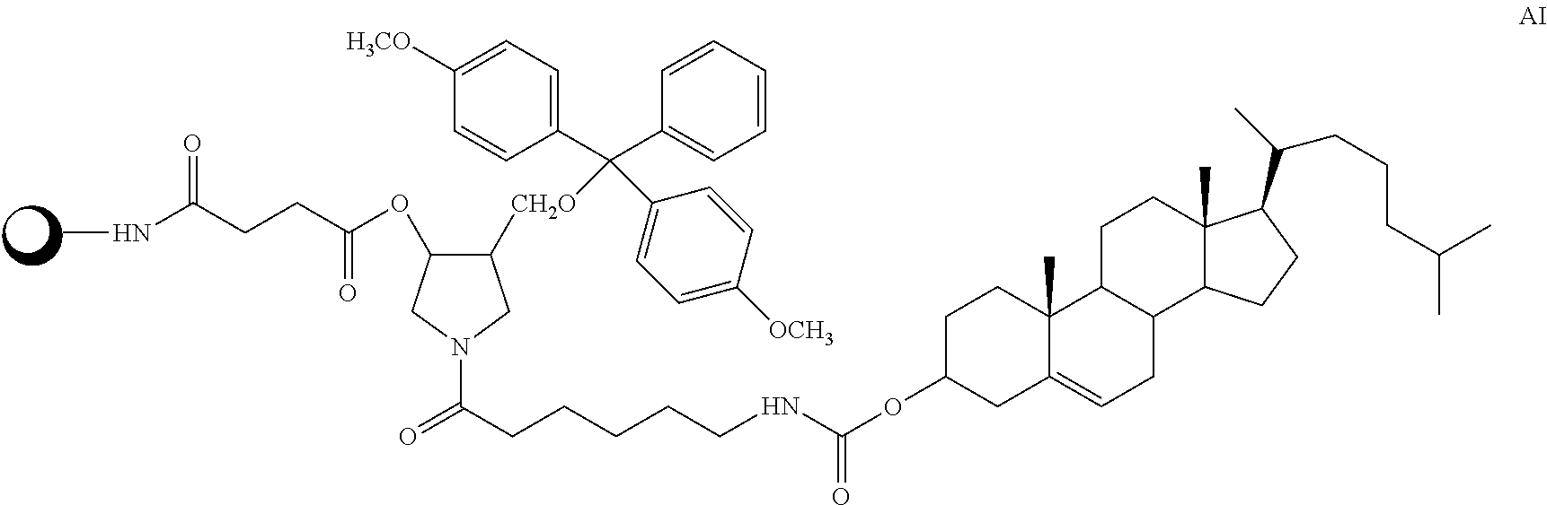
C12C(C)(CCC3C1CC=C1C3(C)CCC(OC(NCCCCCC(=O)N3CC([CH2O]C(C4=CC=C([OCH3])C=C4)(C4=CC=CC=C4)C4=CC=C([H3CO])C=C4)C(OC(CCC(NC)=O)=O)C3)=O)C1)C(C(C)CCCC(C)C)CC2
